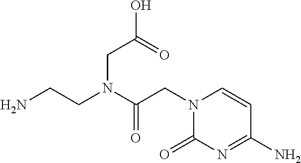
NCCN(C(CN1C(=O)N=C(N)C=C1)=O)CC(O)=O
